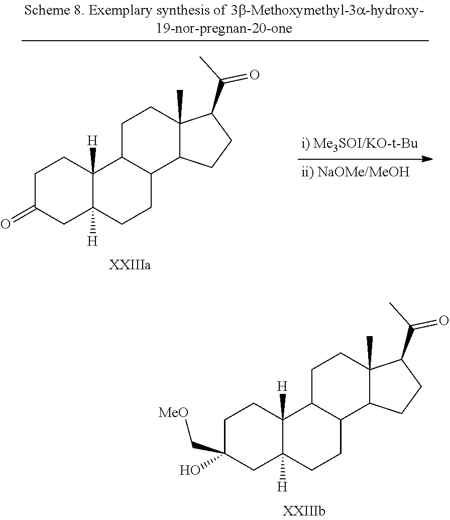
C1C2([H])C([H])(CCC1(O)C[MeO])C1CCC3(C)C(C(=O)C)CCC3C1CC2.C1C2([H])C([H])(CCC1=O)C1CCC3(C)C(C(C)=O)CCC3C1CC2
